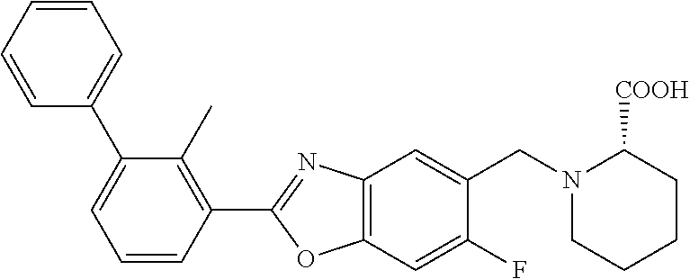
C1(C2=CC=CC=C2)=CC=CC(C2=NC3=C(O2)C=C(F)C(CN2CCCCC2[COOH])=C3)=C1C
